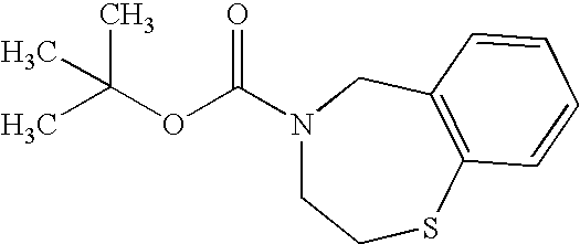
C(N1CCSC2=C(C1)C=CC=C2)(OC(C)(C)C)=O
